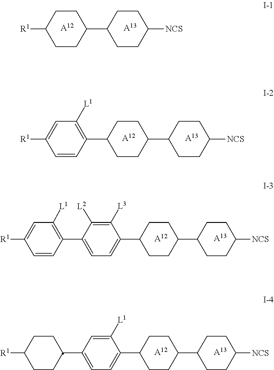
C1(C2CCC(C3CCC([NCS])CC3)CC2)=CC=C(C2=C([L1])C=C([R1])C=C2)C([L2])=C1[L3].[A12].[A13].C1(C2CCC(C3CCC([NCS])CC3)CC2)=CC=C(C2CCC([R1])CC2)C=C1[L1].[A12].[A13].[R1]C1CCC(C2CCC([NCS])CC2)CC1.[A12].[A13].C1(C2CCC(C3CCC([NCS])CC3)CC2)=C([L1])C=C([R1])C=C1.[A12].[A13]
